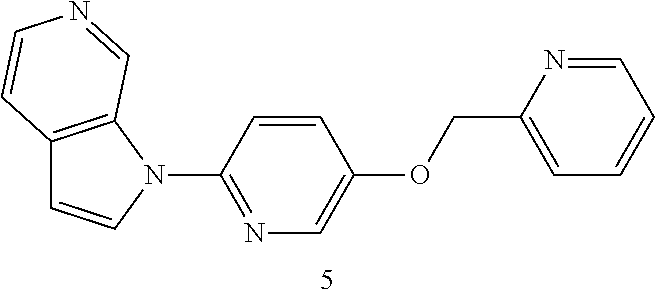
C12=C(N(C3=NC=C(OCC4=CC=CC=N4)C=C3)C=C1)C=NC=C2
